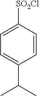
C1=CC([SO2Cl])=CC=C1C(C)C
